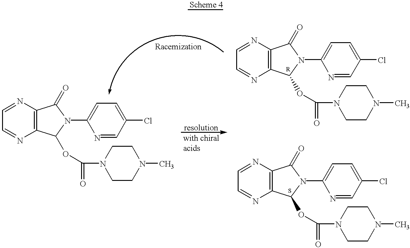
C1=NC2=C(N=C1)C(OC(=O)N1CCN(C)CC1)N(C1=CC=C(Cl)C=N1)C2=O.C1=NC2=C(N=C1)C(OC(=O)N1CCN(C)CC1)N(C1=CC=C(Cl)C=N1)C2=O.C1=NC2=C(N=C1)C(OC(=O)N1CCN(C)CC1)N(C1=CC=C(Cl)C=N1)C2=O
